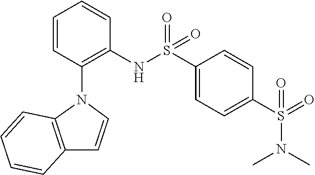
C1=CC(N2C3=C(C=C2)C=CC=C3)=C(NS(C2=CC=C(S(=O)(N(C)C)=O)C=C2)(=O)=O)C=C1
